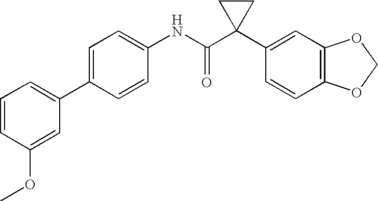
C1(NC(C2(C3=CC4=C(C=C3)OCO4)CC2)=O)=CC=C(C2=CC=CC(OC)=C2)C=C1
